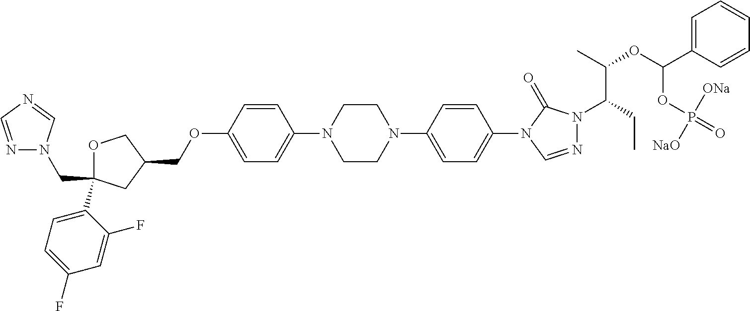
C(C1(C2=CC=C(F)C=C2F)OCC(COC2=CC=C(N3CCN(C4=CC=C(N5C=NN(C(CC)C(OC(C6=CC=CC=C6)OP(=O)([ONa])[NaO])C)C5=O)C=C4)CC3)C=C2)C1)N1N=CN=C1
